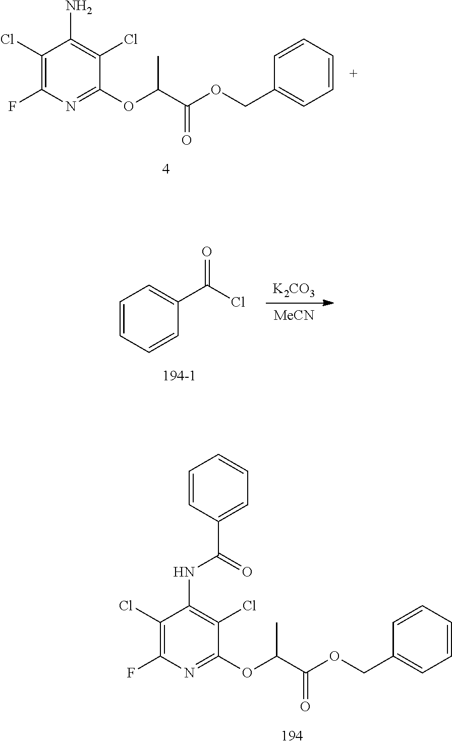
C1=CC=CC=C1COC(C(OC1=NC(F)=C(Cl)C(NC(C2=CC=CC=C2)=O)=C1Cl)C)=O.C1=CC=CC=C1COC(C(OC1=NC(F)=C(Cl)C(N)=C1Cl)C)=O.[K2CO3].[MeCN].C1=CC=CC(C(Cl)=O)=C1
